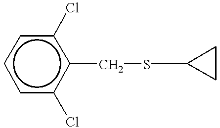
c1(CSC2CC2)c(Cl)cccc1Cl
